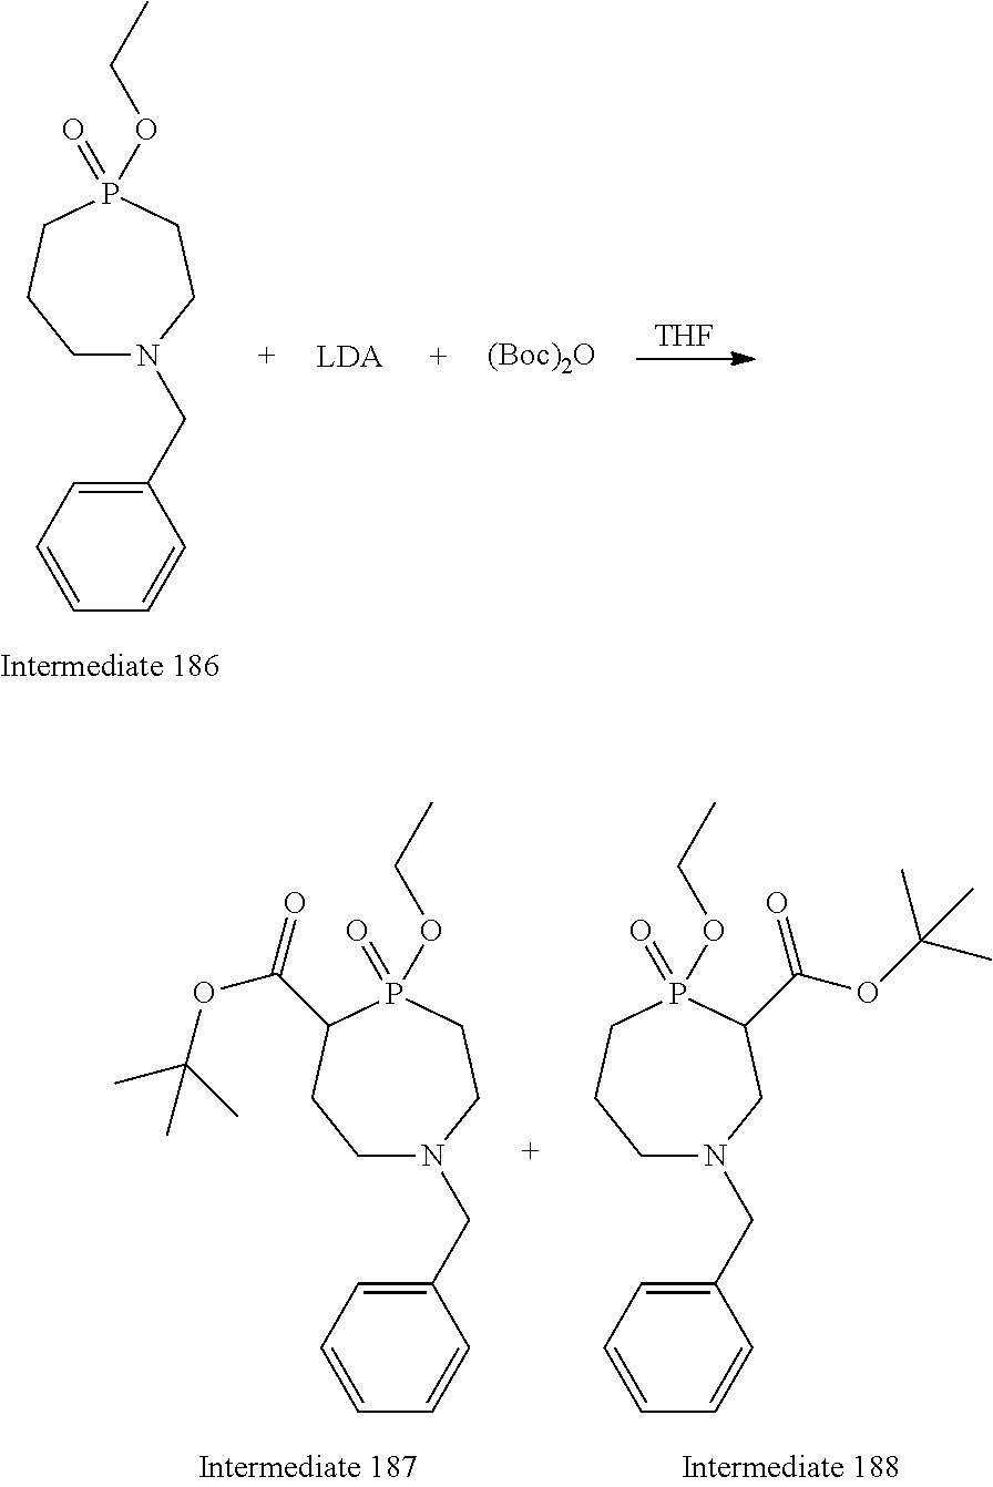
C1N(CC2=CC=CC=C2)CCP(=O)(OCC)CC1.[THF].[(Boc)2O].C1N(CC2=CC=CC=C2)CCP(=O)(OCC)C(C(=O)OC(C)(C)C)C1.C1N(CC2=CC=CC=C2)CC(C(=O)OC(C)(C)C)P(=O)(OCC)CC1
